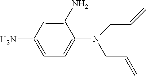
C1=C(N)C=C(N)C(N(CC=C)CC=C)=C1
